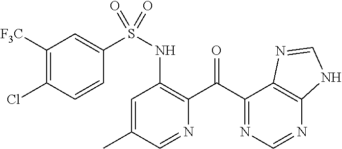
S(NC1=C(C(C2=NC=NC3=C2N=CN3)=O)N=CC(C)=C1)(C1=CC([F3C])=C(Cl)C=C1)(=O)=O
